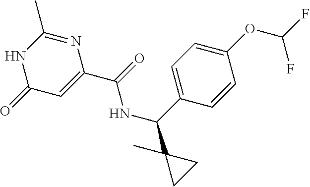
C1(=O)C=C(C(=O)NC(C2(C)CC2)C2=CC=C(OC(F)F)C=C2)N=C(C)N1
